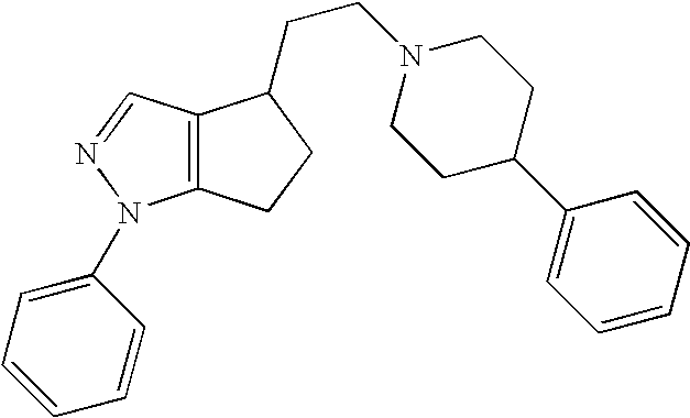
C12=C(N(C3=CC=CC=C3)N=C1)CCC2CCN1CCC(C2=CC=CC=C2)CC1
